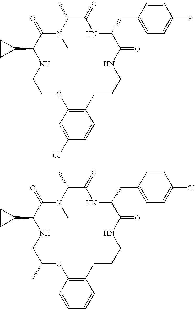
N1(C)C(=O)C(C2CC2)NCCOC2=C(CCCNC(=O)C(CC3=CC=C(F)C=C3)NC(=O)C1C)C=CC(Cl)=C2.N1(C)C(=O)C(C2CC2)NCC(C)OC2=C(CCCNC(=O)C(CC3=CC=C(Cl)C=C3)NC(=O)C1C)C=CC=C2
